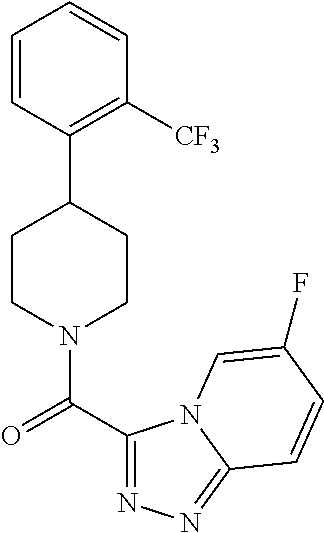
C1(C2CCN(C(C3=NN=C4N3C=C(F)C=C4)=O)CC2)=C([CF3])C=CC=C1
